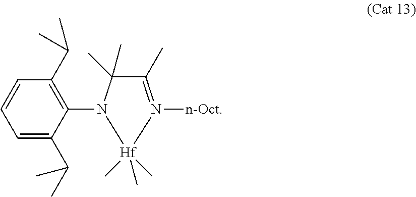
C1=C(C(C)C)C(N2C(C)(C)C(C)=N([n-Oct])[Hf]2(C)(C)C)=C(C(C)C)C=C1
